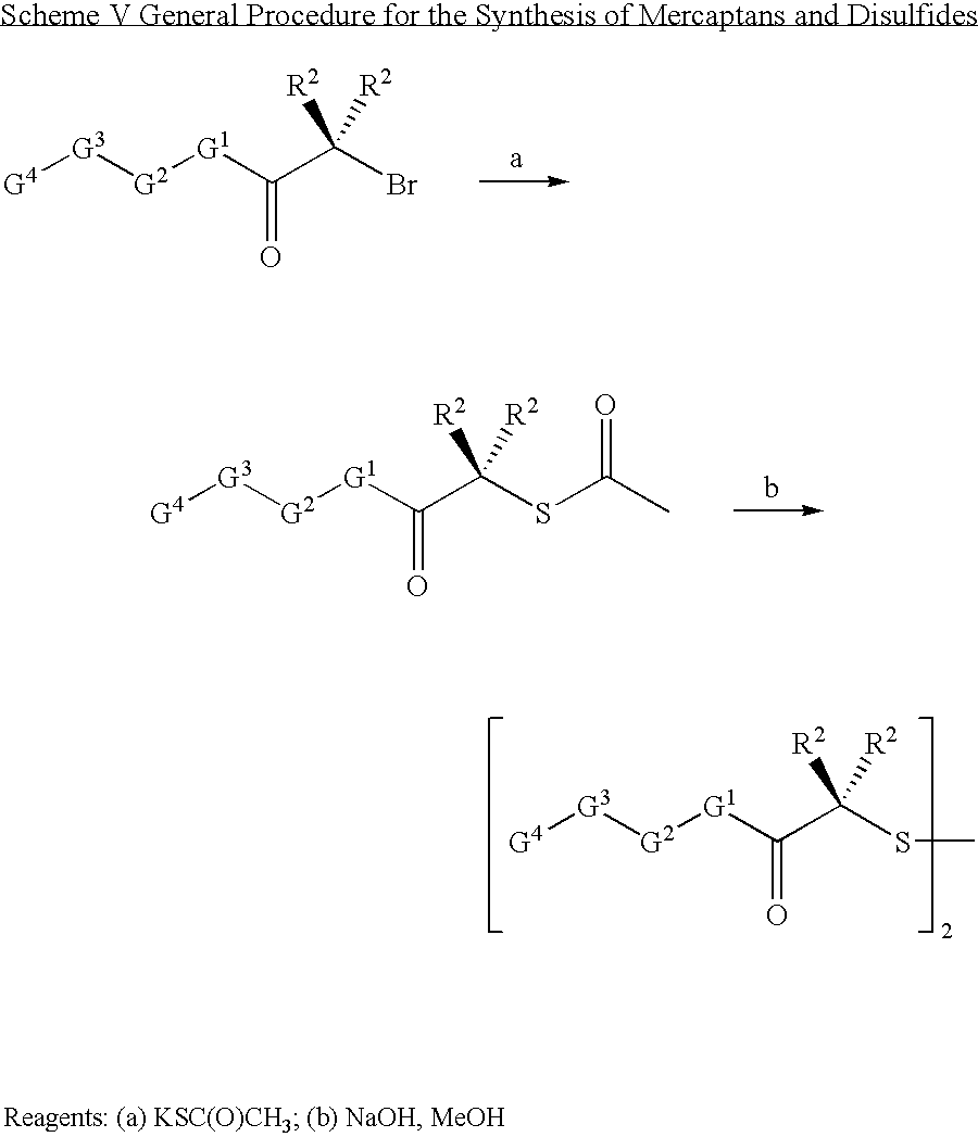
[G4][G3][G2][G1]C(C(Br)([R2])[R2])=O.[G4][G3][G2][G1]C(C(SC(C)=O)([R2])[R2])=O.[G4][G3][G2][G1]C(C(SC)([R2])[R2])=O
